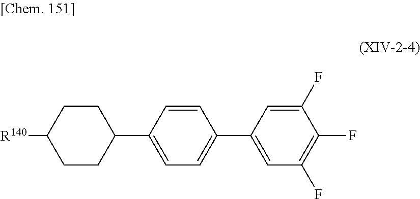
C1(C2=CC=C(C3=CC(F)=C(F)C(F)=C3)C=C2)CCC([R140])CC1
